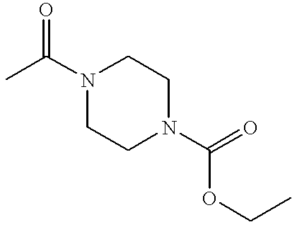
N1(C(C)=O)CCN(C(OCC)=O)CC1
